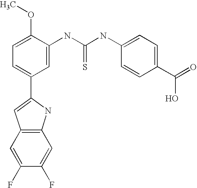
C1=C(C2=CC3=C(N2)C=C(F)C(F)=C3)C=C(NC(NC2=CC=C(C(=O)O)C=C2)=S)C(OC)=C1
